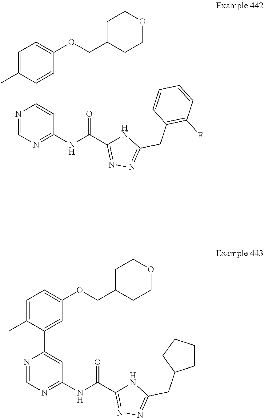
C1(NC(C2=NN=C(CC3CCCC3)N2)=O)=NC=NC(C2=CC(OCC3CCOCC3)=CC=C2C)=C1.C1(NC(C2=NN=C(CC3=C(F)C=CC=C3)N2)=O)=NC=NC(C2=CC(OCC3CCOCC3)=CC=C2C)=C1
